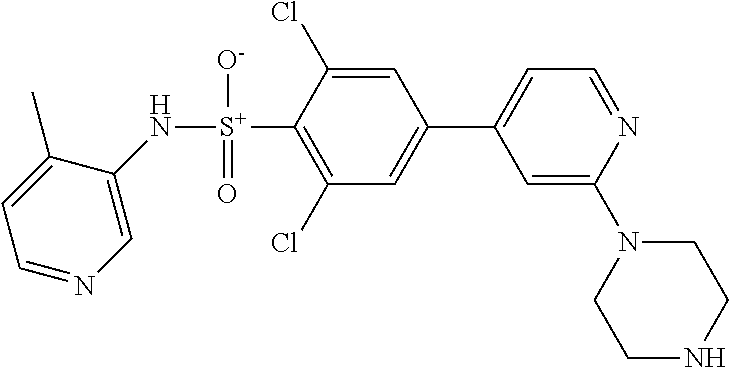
C1(N[S+](C2=C(Cl)C=C(C3=CC=NC(N4CCNCC4)=C3)C=C2Cl)([O-])=O)=CN=CC=C1C
